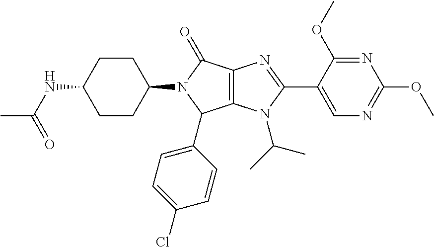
C12=C(N(C(C)C)C(C3=CN=C(OC)N=C3OC)=N1)C(C1=CC=C(Cl)C=C1)N(C1CCC(NC(C)=O)CC1)C2=O
